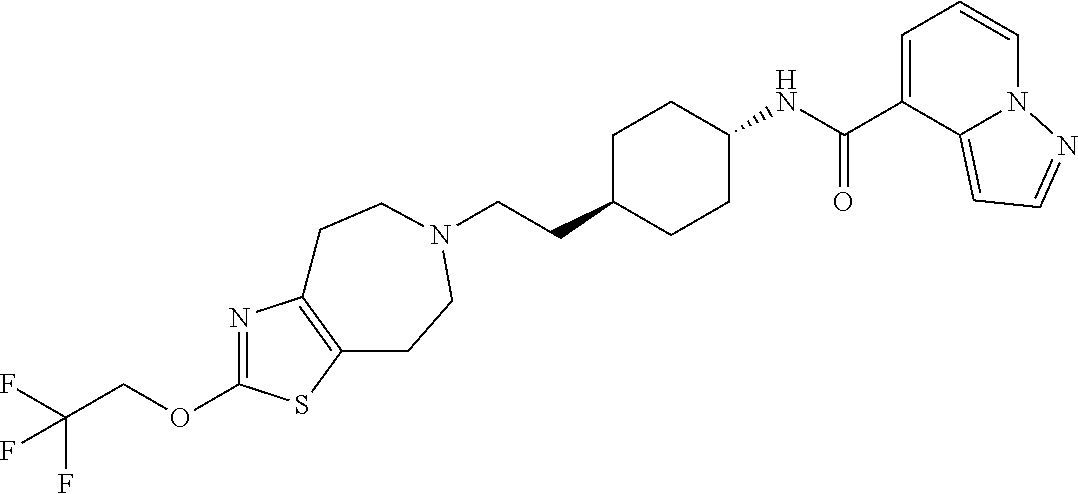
C(CC1CCC(NC(C2=CC=CN3C2=CC=N3)=O)CC1)N1CCC2=C(N=C(OCC(F)(F)F)S2)CC1
